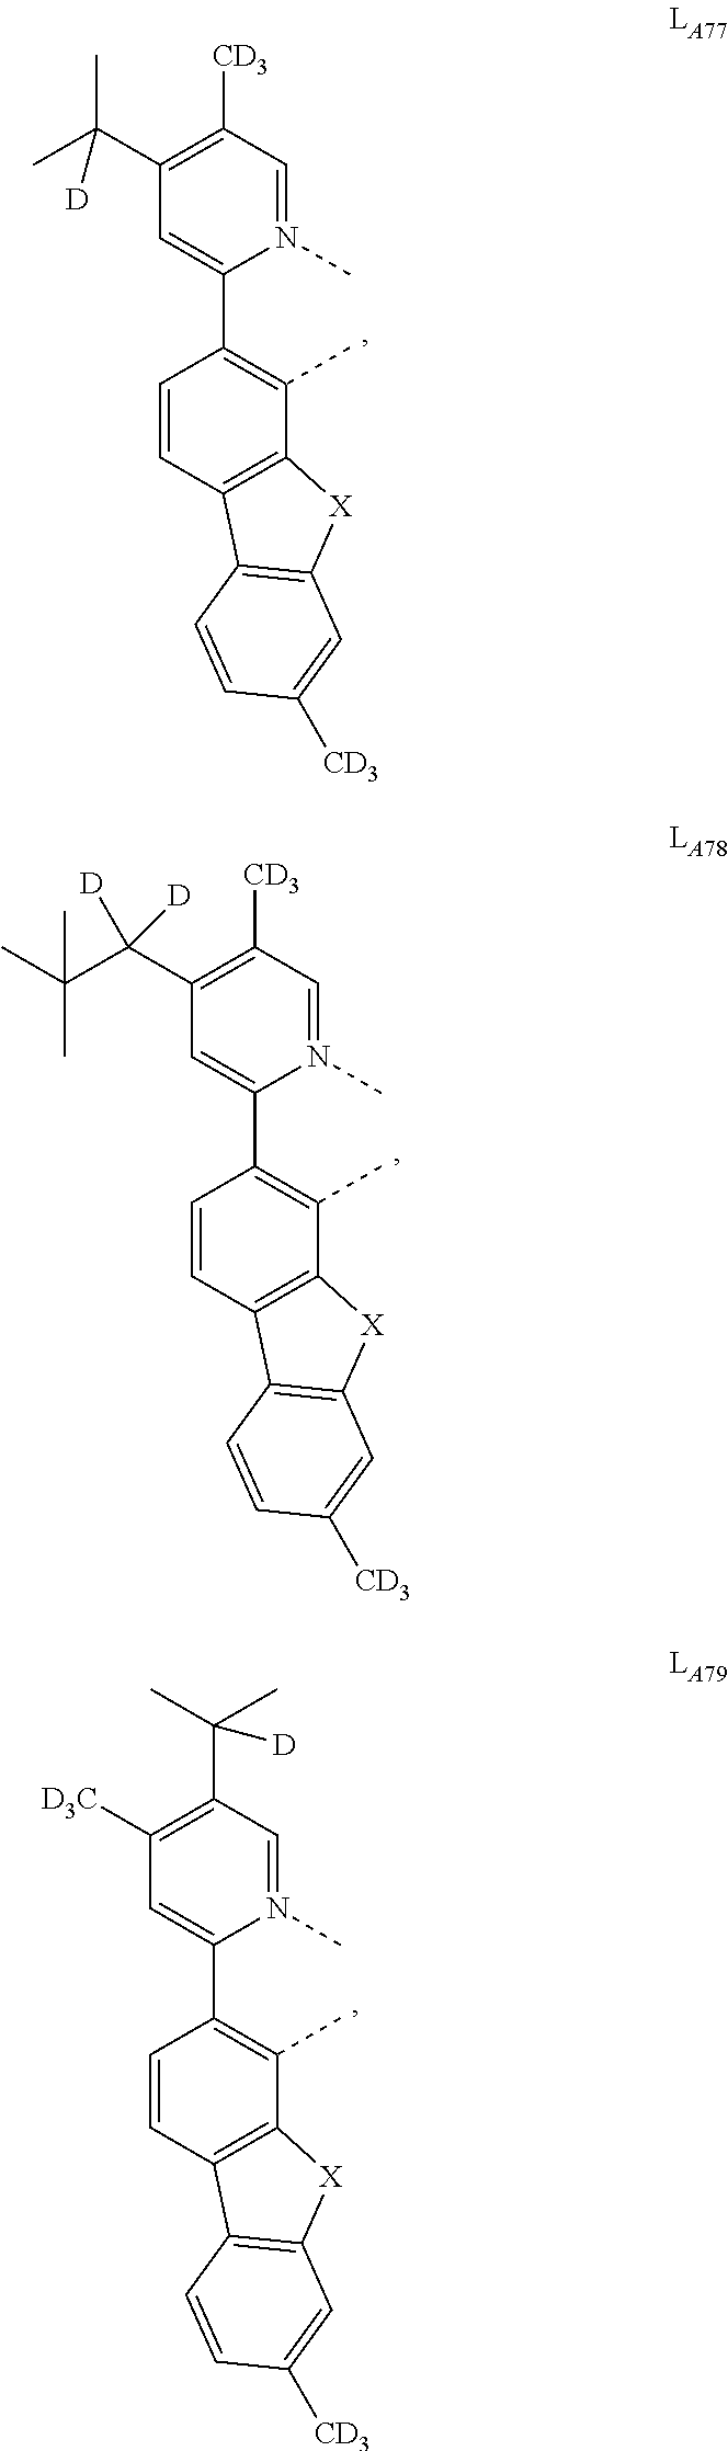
C1=CC2=C(C(C)=C1C1=CC(C(C)(C)[D])=C([CD3])C=N1C)[X]C1=C2C=CC([CD3])=C1.C1=CC2=C(C(C)=C1C1=CC(C(C(C)(C)C)([D])[D])=C([CD3])C=N1C)[X]C1=C2C=CC([CD3])=C1.C1=CC2=C(C(C)=C1C1=CC([D3C])=C(C(C)(C)[D])C=N1C)[X]C1=C2C=CC([CD3])=C1
